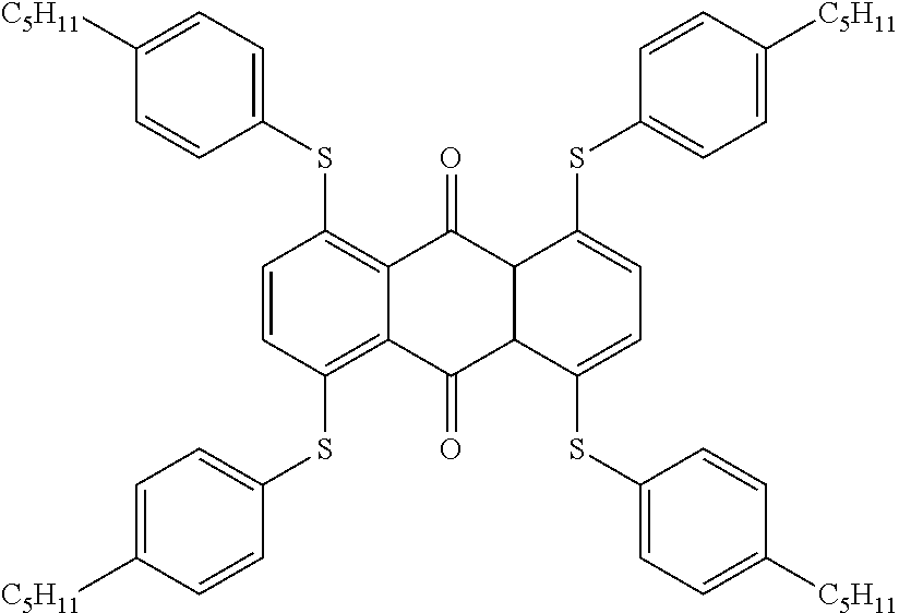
C12=C(SC3=CC=C([C5H11])C=C3)C=CC(SC3=CC=C([C5H11])C=C3)=C1C(=O)C1C(C2=O)C(SC2=CC=C([C5H11])C=C2)=CC=C1SC1=CC=C([C5H11])C=C1
